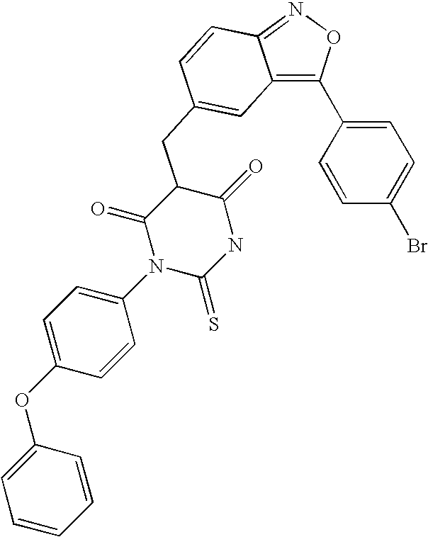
C12=C(C3=CC=C(Br)C=C3)ON=C1C=CC(CC1C(=O)N(C3=CC=C(OC4=CC=CC=C4)C=C3)C(=S)NC1=O)=C2
